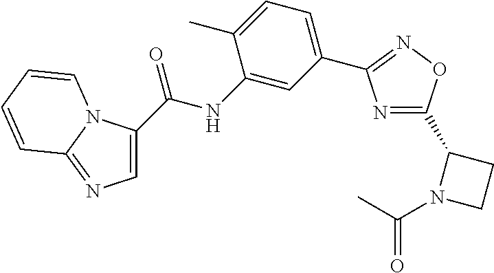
N1=C(C2N(C(C)=O)CC2)ON=C1C1=CC=C(C)C(NC(=O)C2=CN=C3N2C=CC=C3)=C1
